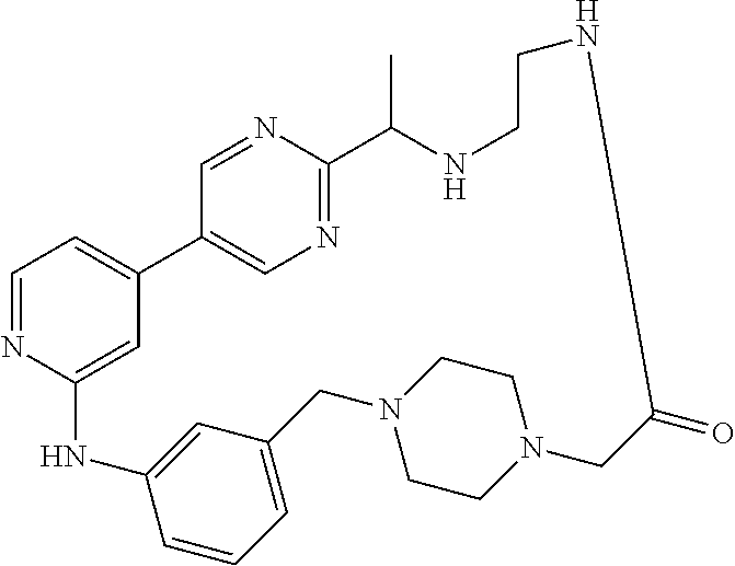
C1=NC2=CC(=C1)C1=CN=C(N=C1)C(C)NCCNC(=O)CN1CCN(CC3=CC=CC(=C3)N2)CC1
